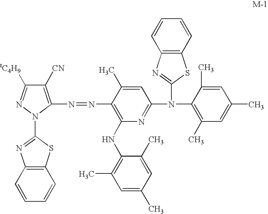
C1(N=NC2=C([CN])C([tC4H9])=NN2C2=NC3=C(S2)C=CC=C3)=C(NC2=C(C)C=C(C)C=C2C)N=C(N(C2=C(C)C=C(C)C=C2C)C2=NC3=C(S2)C=CC=C3)C=C1C
